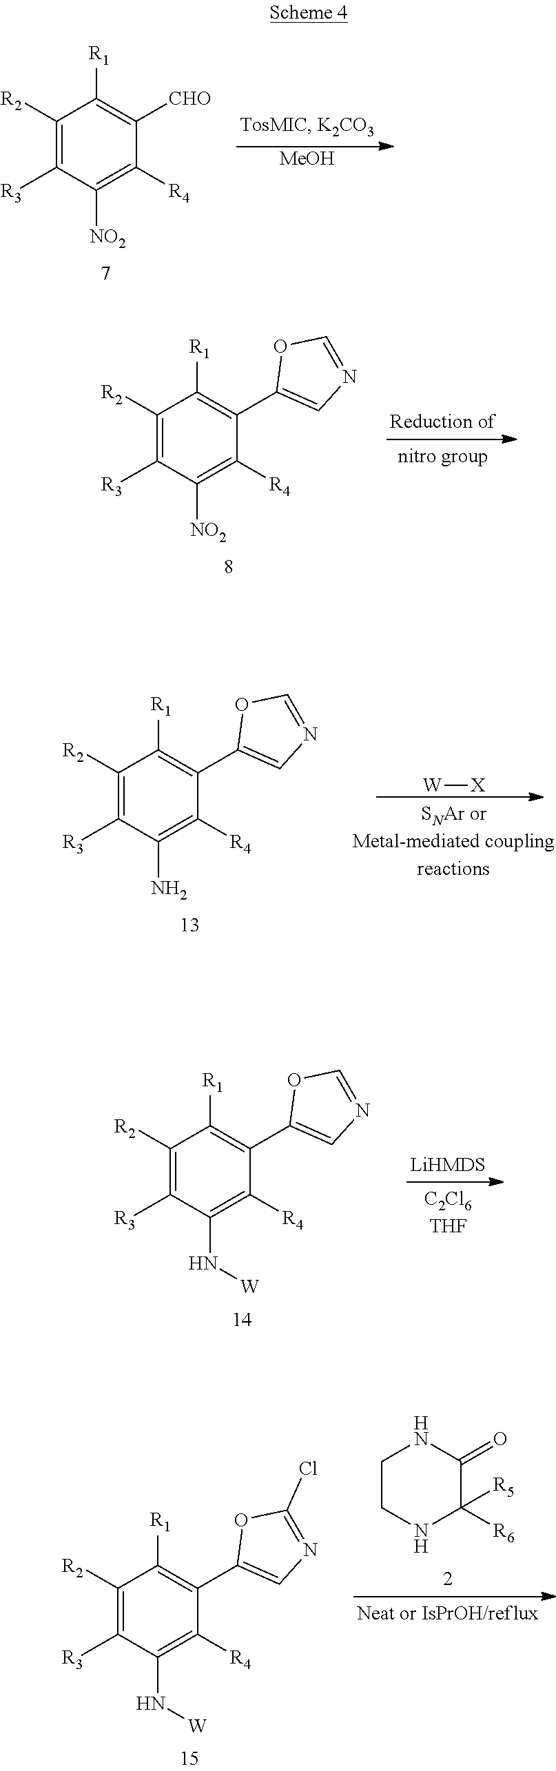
C1([R2])=C([R3])C([NO2])=C([R4])C([CHO])=C1[R1].[MeOH].C1([R2])=C([R3])C([NO2])=C([R4])C(C2=CN=CO2)=C1[R1].C1([R2])=C([R3])C(N)=C([R4])C(C2=CN=CO2)=C1[R1].[W][X].C1([R2])=C([R3])C(N[W])=C([R4])C(C2=CN=CO2)=C1[R1].C1([R2])=C([R3])C(N[W])=C([R4])C(C2=CN=C(Cl)O2)=C1[R1].C1CNC([R5])([R6])C(=O)N1
